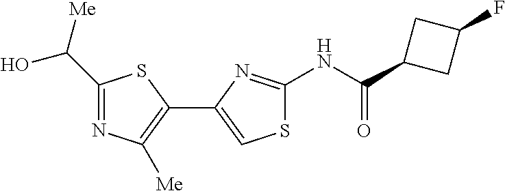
C1(C([Me])O)=NC([Me])=C(C2=CSC(NC(=O)C3CC(F)C3)=N2)S1
